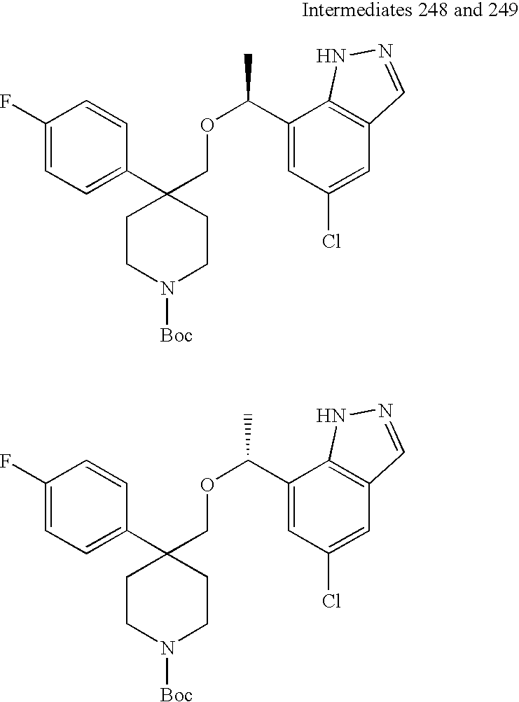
C1(C2(COC(C)C3=CC(Cl)=CC4=C3NN=C4)CCN([Boc])CC2)=CC=C(F)C=C1.C1(C2(COC(C)C3=CC(Cl)=CC4=C3NN=C4)CCN([Boc])CC2)=CC=C(F)C=C1
